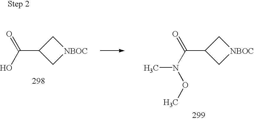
C1C(C(N(OC)C)=O)C[NBOC]1.C1C(C(O)=O)C[NBOC]1
